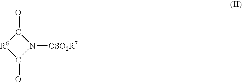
C1(=O)[R6]C(=O)N1[OSO2R7]
